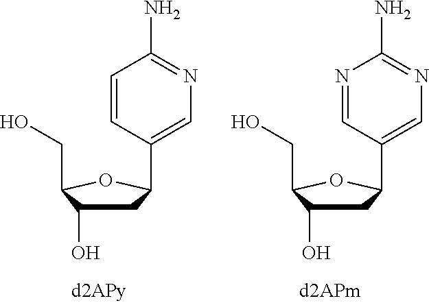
C1(C2CC(O)C(CO)O2)=CN=C(N)C=C1.C1(C2CC(O)C(CO)O2)=CN=C(N)N=C1
